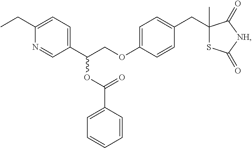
C1(CC)=CC=C(C(COC2=CC=C(CC3(C)SC(=O)[NH]C3=O)C=C2)OC(C2=CC=CC=C2)=O)C=N1
